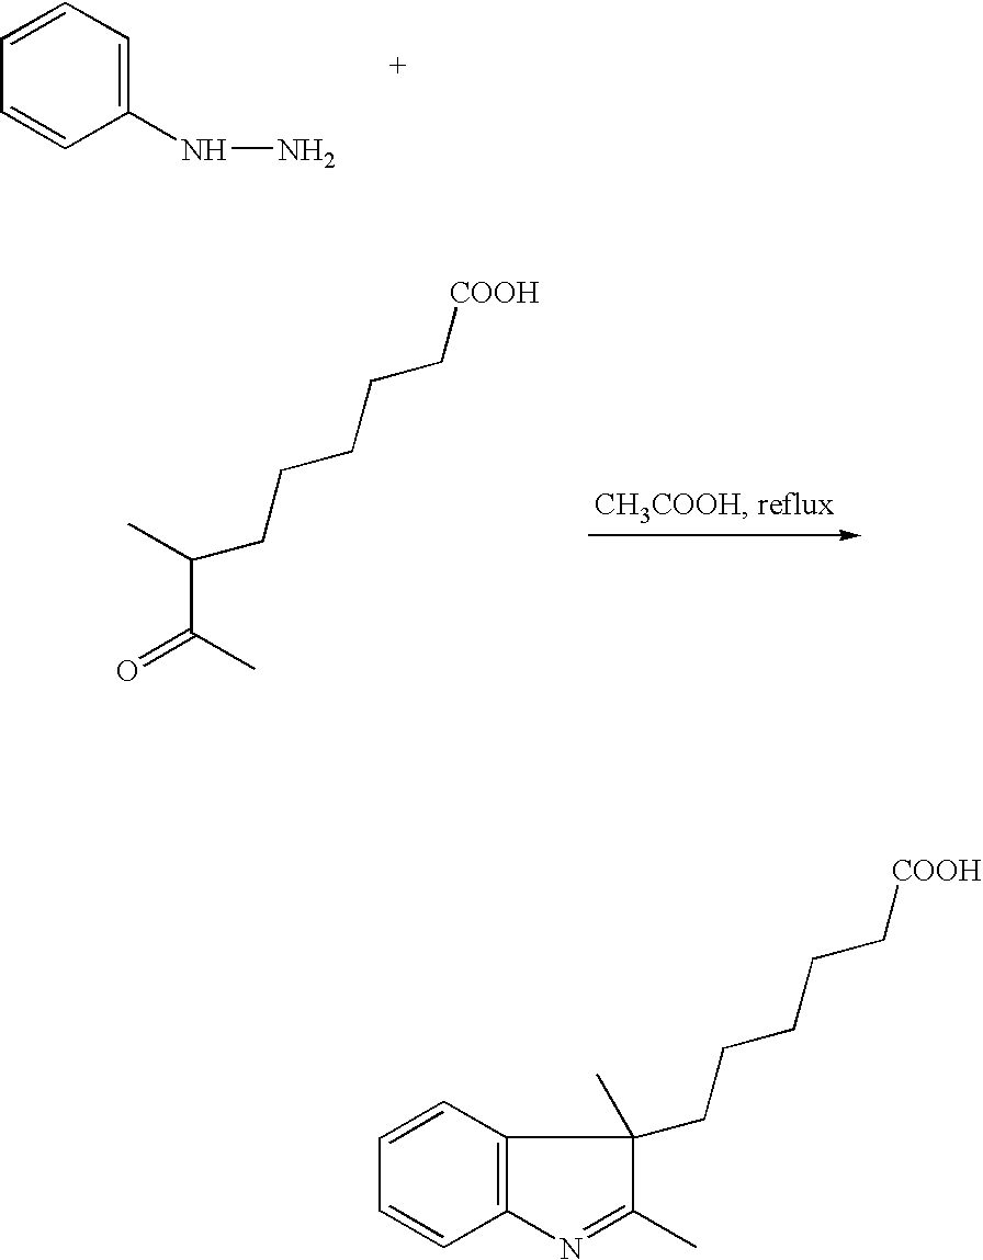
C1=CC=C(NN)C=C1.C(C(C)=O)(C)CCCCC[COOH].C1(CCCCC[COOH])(C)C(C)=NC2=C1C=CC=C2
